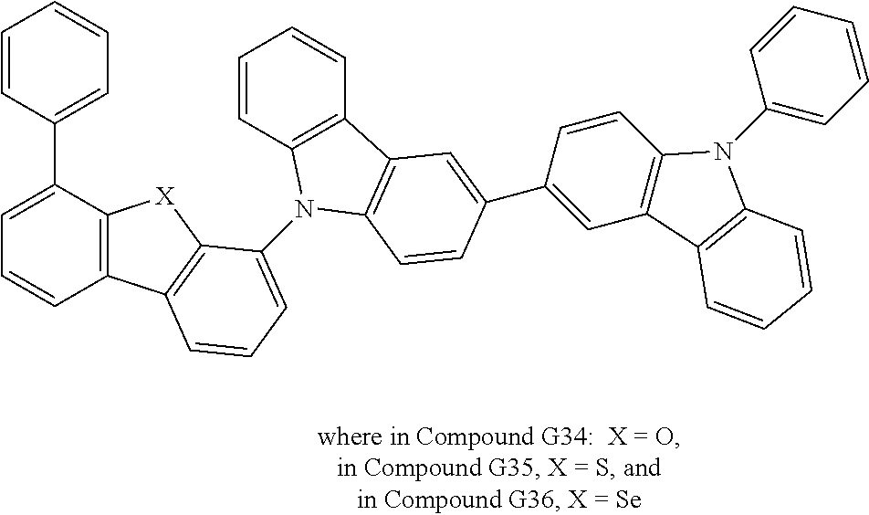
C1=C(C2=CC=CC=C2)C2=C(C=C1)C1=C([X]2)C(N2C3=C(C=CC=C3)C3=C2C=CC(C2=CC4=C(C=C2)N(C2=CC=CC=C2)C2=C4C=CC=C2)=C3)=CC=C1
